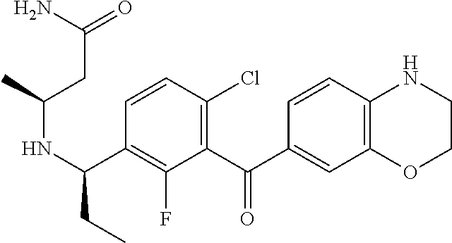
C1=CC(Cl)=C(C(C2=CC3=C(C=C2)NCCO3)=O)C(F)=C1C(NC(C)CC(=O)N)CC
